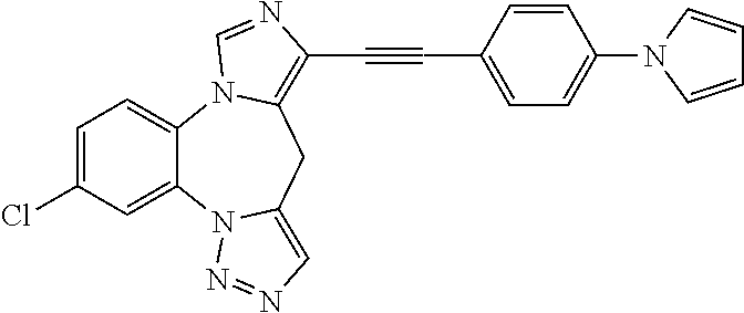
C1=C(Cl)C=C2C(=C1)N1C(=C(C#CC3=CC=C(N4C=CC=C4)C=C3)N=C1)CC1=CN=NN21
